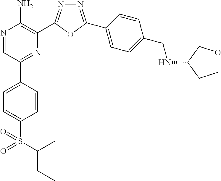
N1=C(C2=CC=C(CNC3CCOC3)C=C2)OC(C2=C(N)N=CC(C3=CC=C(S(=O)(=O)C(CC)C)C=C3)=N2)=N1
